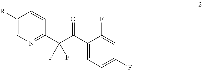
C(=O)(C(C1=NC=C([R])C=C1)(F)F)C1=CC=C(F)C=C1F
